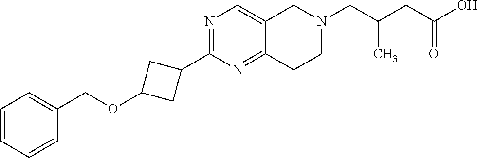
C1=CC=CC(COC2CC(C3=NC=C4C(=N3)CCN(CC(C)CC(=O)O)C4)C2)=C1
